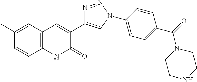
C1(C)=CC2=C(C=C1)NC(=O)C(C1=CN(C3=CC=C(C(=O)N4CCNCC4)C=C3)N=N1)=C2
